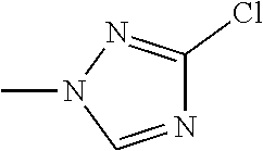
C1(Cl)=NN(C)C=N1
